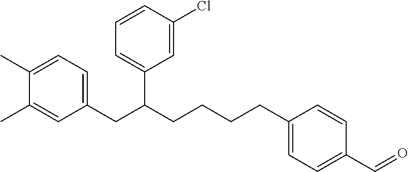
C1(CC(CCCCC2=CC=C(C=O)C=C2)C2=CC=CC(Cl)=C2)=CC=C(C)C(C)=C1
